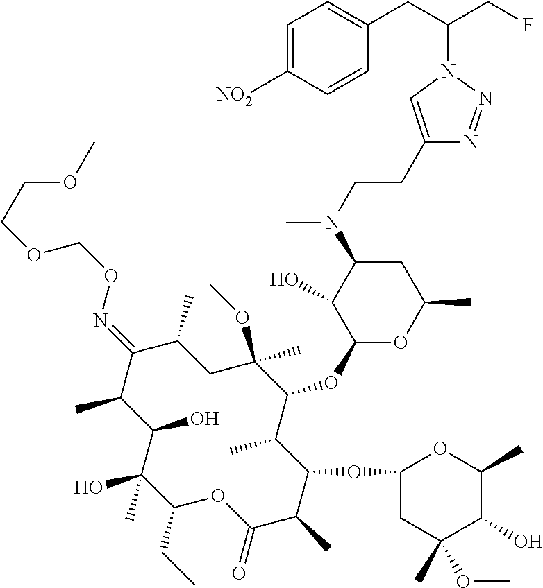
C1(CC)C(C)(O)C(O)C(C)C(=NOCOCCOC)C(C)CC(OC)(C)C(OC2OC(C)CC(N(C)CCC3=CN(C(CC4=CC=C([NO2])C=C4)CF)N=N3)C2O)C(C)C(OC2CC(C)(OC)C(O)C(C)O2)C(C)C(=O)O1
